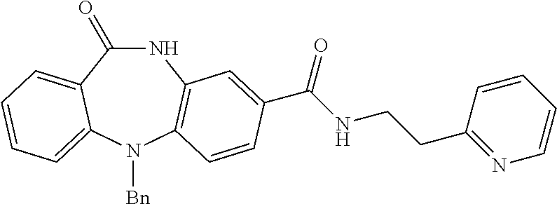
C1(=O)NC2=C(N([Bn])C3=CC=CC=C13)C=CC(C(NCCC1=NC=CC=C1)=O)=C2
